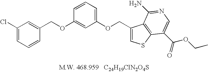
C1(Cl)=CC=CC(COC2=CC(OCC3=CSC4=C3C(N)=NC=C4C(=O)OCC)=CC=C2)=C1
